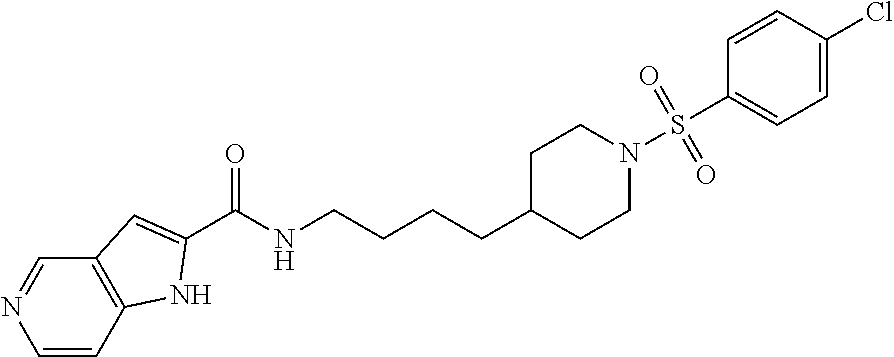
C1=CC2=C(C=N1)C=C(C(NCCCCC1CCN(S(C3=CC=C(Cl)C=C3)(=O)=O)CC1)=O)N2
